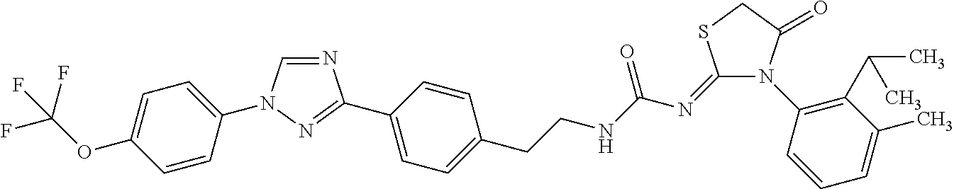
N1=CN(C2=CC=C(OC(F)(F)F)C=C2)N=C1C1=CC=C(CCNC(N=C2SCC(=O)N2C2=C(C(C)C)C(C)=CC=C2)=O)C=C1
